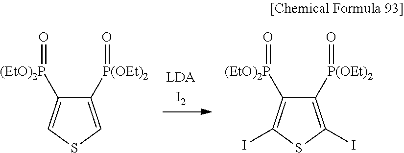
C1([P(OEt)2]=O)=CSC=C1[(EtO)2P]=O.C1([P(OEt)2]=O)=C(I)SC(I)=C1[(EtO)2P]=O
